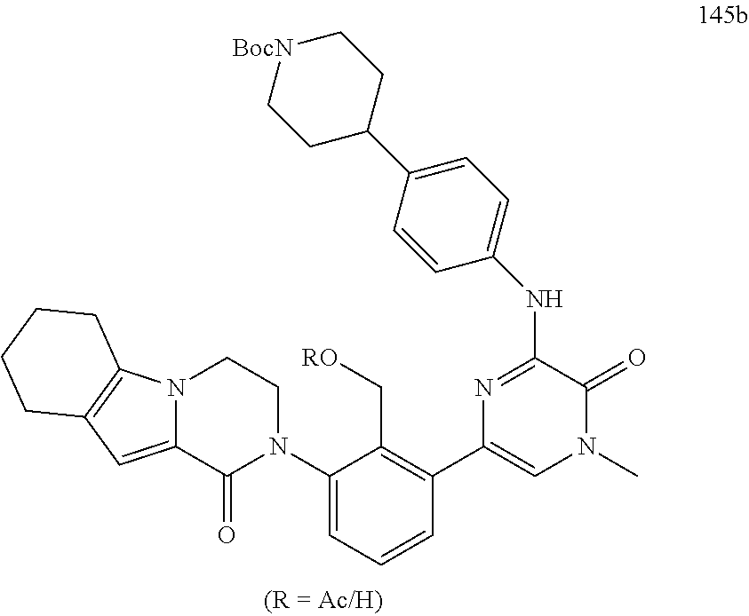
N12C(=CC3=C1CCCC3)C(=O)N(C1=CC=CC(C3=CN(C)C(=O)C(NC4=CC=C(C5CC[BocN]CC5)C=C4)=N3)=C1C[RO])CC2
